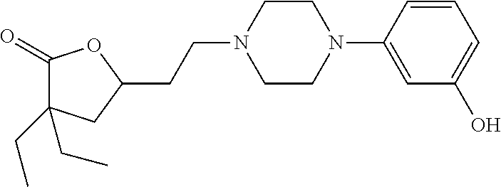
C1(=O)C(CC)(CC)CC(CCN2CCN(C3=CC(O)=CC=C3)CC2)O1
